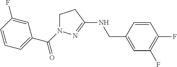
C1=CC=C(C(=O)N2CCC(NCC3=CC(F)=C(F)C=C3)=N2)C=C1F
